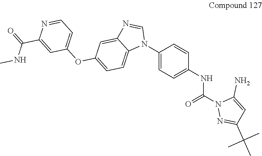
C1(N2C=NC3=CC(OC4=CC=NC(C(=O)NC)=C4)=CC=C23)=CC=C(NC(N2N=C(C(C)(C)C)C=C2N)=O)C=C1
